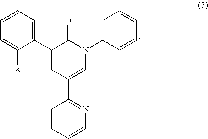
C1=C(N2C(=O)C(C3=CC=CC=C3[X])=CC(C3=NC=CC=C3)=C2)C=CC=C1
